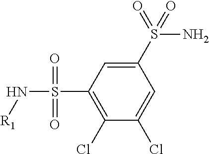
C1(S(N)(=O)=O)=CC(S(N[R1])(=O)=O)=C(Cl)C(Cl)=C1
